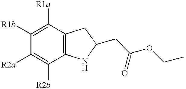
C1([R1b])=C([R1a])C2=C(C([R2b])=C1[R2a])NC(CC(OCC)=O)C2
